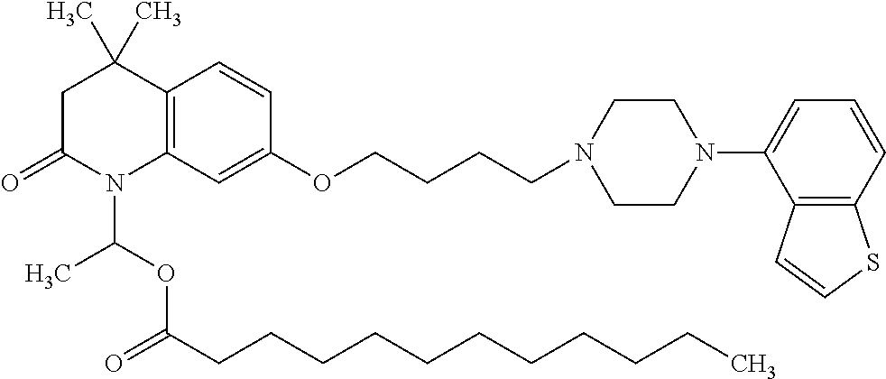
C1C(=O)N(C(OC(=O)CCCCCCCCCCC)C)C2=C(C1(C)C)C=CC(OCCCCN1CCN(C3=CC=CC4=C3C=CS4)CC1)=C2
